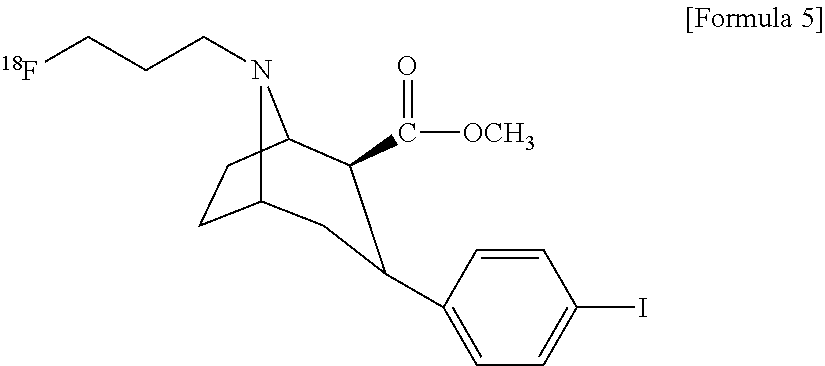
C12CCC(N1CCC[18F])C(C([OCH3])=O)C(C1=CC=C(I)C=C1)C2
